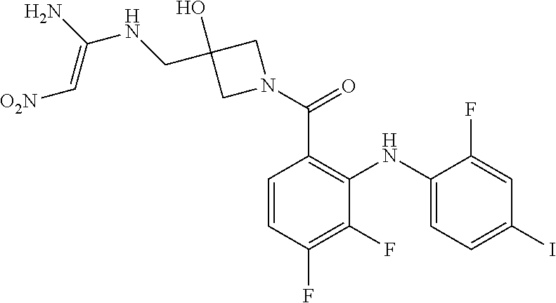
C1=C(F)C(NC2=C(C(N3CC(O)(CNC(N)=C[O2N])C3)=O)C=CC(F)=C2F)=CC=C1I
